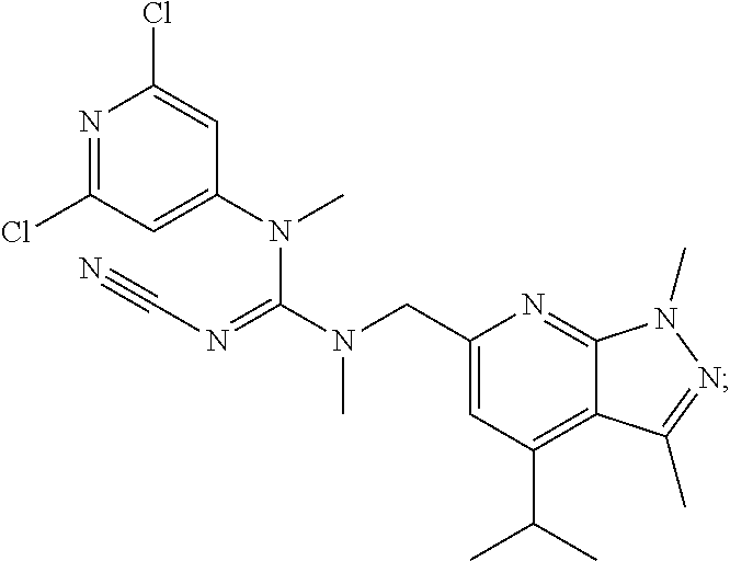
N1=C(Cl)C=C(N(C(N(CC2=CC(C(C)C)=C3C(=N2)N(C)N=C3C)C)=NC#N)C)C=C1Cl
